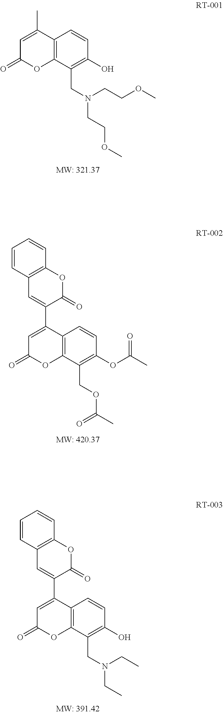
C12=C(C(CN(CCOC)CCOC)=C(O)C=C1)OC(=O)C=C2C.C1=CC2=C(C=C1)OC(=O)C(C1=CC(=O)OC3=C1C=CC(OC(C)=O)=C3COC(C)=O)=C2.C1=CC2=C(C=C1)OC(=O)C(C1=CC(=O)OC3=C1C=CC(O)=C3CN(CC)CC)=C2
